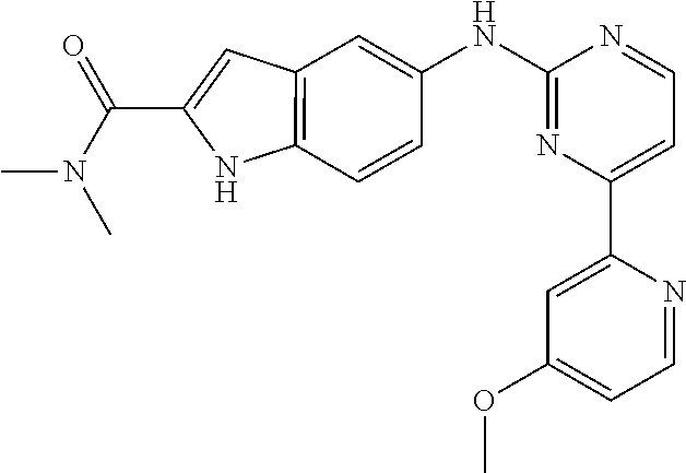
C(N(C)C)(=O)C1=CC2=C(N1)C=CC(NC1=NC(C3=CC(OC)=CC=N3)=CC=N1)=C2
